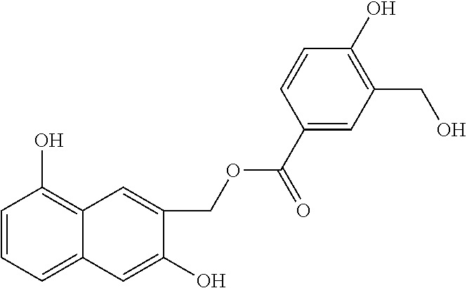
C12=C(O)C=CC=C1C=C(O)C(COC(C1=CC(CO)=C(O)C=C1)=O)=C2
